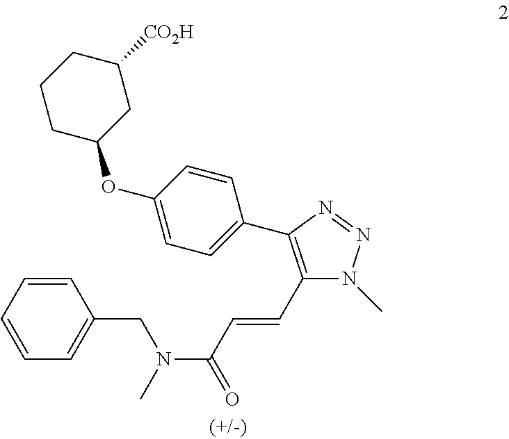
C(C1=C(C2=CC=C(OC3CC([CO2H])CCC3)C=C2)N=NN1C)=CC(N(C)CC1=CC=CC=C1)=O
